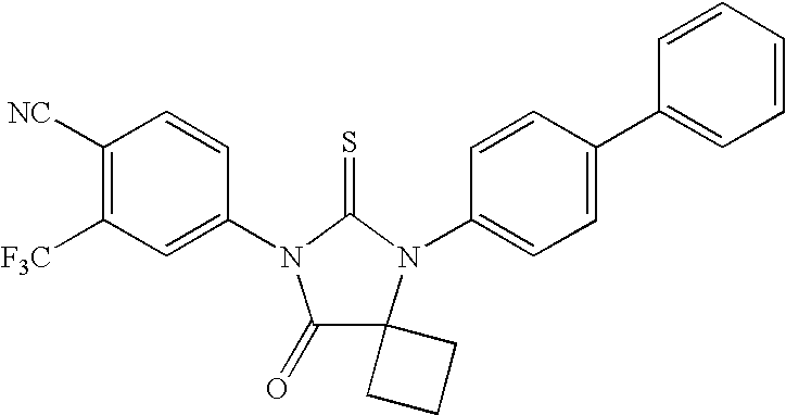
C1([NC])=C([F3C])C=C(N2C(=O)C3(N(C4=CC=C(C5=CC=CC=C5)C=C4)C2=S)CCC3)C=C1
